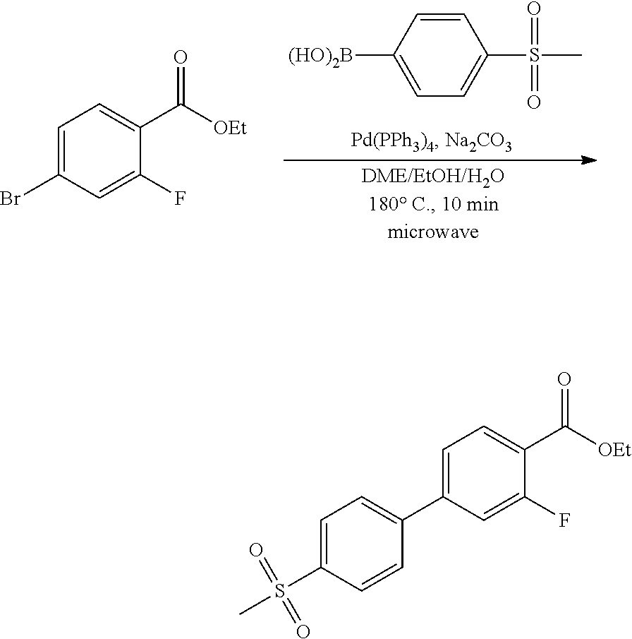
C1=CC([(HO)2B])=CC=C1S(C)(=O)=O.C1=C(Br)C=C(F)C(C([OEt])=O)=C1.C1=C(C2=CC=C(S(C)(=O)=O)C=C2)C=C(F)C(C([OEt])=O)=C1
